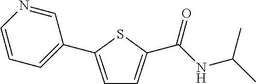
C1=C(C2=CC=CN=C2)SC(C(NC(C)C)=O)=C1
